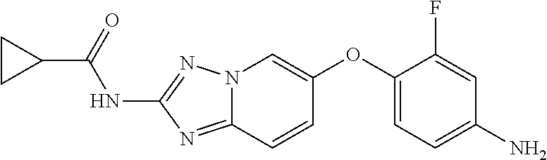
N12C(=NC(NC(=O)C3CC3)=N1)C=CC(OC1=CC=C(N)C=C1F)=C2
